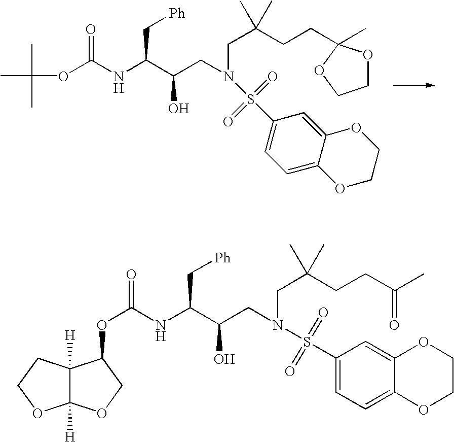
CC(OC(NC(C(CN(CC(CCC1(C)OCCO1)(C)C)S(C1=CC=C2C(=C1)OCCO2)(=O)=O)O)C[Ph])=O)(C)C.C12([H])C([H])(CCO1)C(OC(NC(C(CN(CC(CCC(C)=O)(C)C)S(C1=CC=C3C(=C1)OCCO3)(=O)=O)O)C[Ph])=O)CO2
